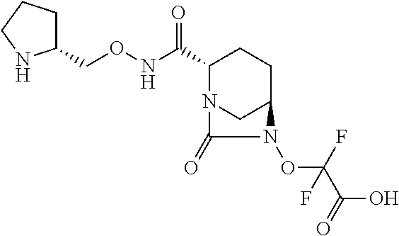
C1(CONC(C2N3CC(CC2)N(OC(C(O)=O)(F)F)C3=O)=O)CCCN1
